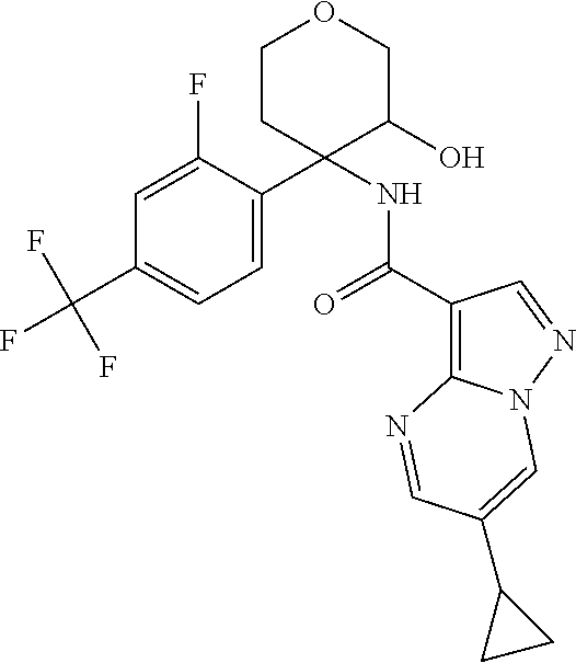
C1=C(F)C(C2(NC(C3=C4N(N=C3)C=C(C3CC3)C=N4)=O)C(O)COCC2)=CC=C1C(F)(F)F
